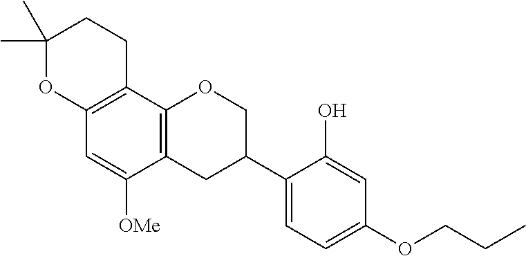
C1(C)(C)OC2=C(CC1)C1=C(C([OMe])=C2)CC(C2=CC=C(OCCC)C=C2O)CO1
